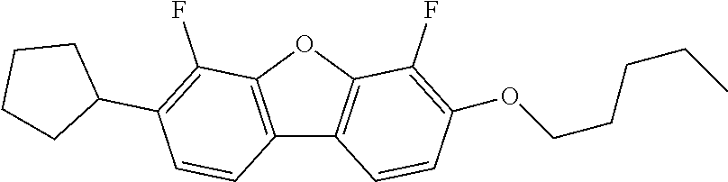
C12=C(OC3=C1C=CC(OCCCCC)=C3F)C(F)=C(C1CCCC1)C=C2
